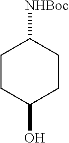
C1CC(O)CCC1[NHBoc]
